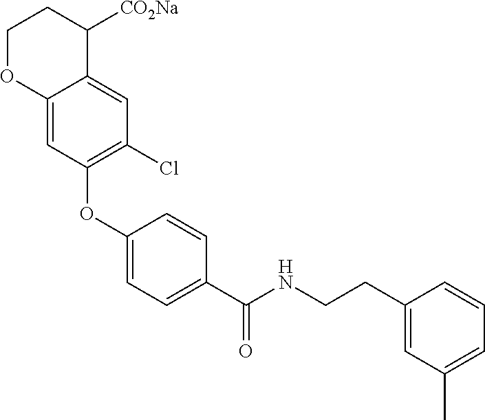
C1(OC2=C(Cl)C=C3C(=C2)OCCC3[CO2Na])=CC=C(C(NCCC2=CC(C)=CC=C2)=O)C=C1
